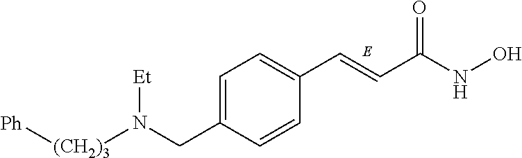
C1=C(CN([(CH2)3][Ph])[Et])C=CC(C=CC(NO)=O)=C1
